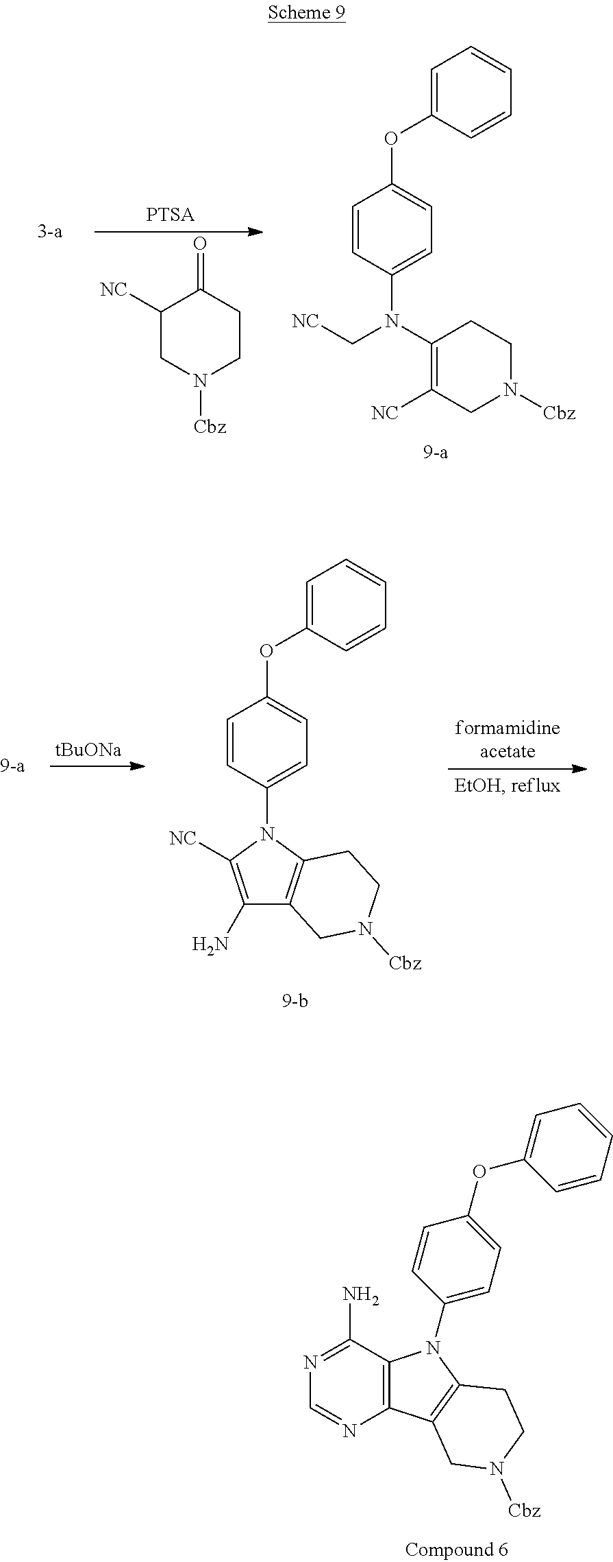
C1([NC])CN([Cbz])CCC1=O.C1=CC(N(C2=C([NC])CN([Cbz])CC2)C[NC])=CC=C1OC1=CC=CC=C1.[tBuONa].C1=C(OC2=CC=C(N3C([NC])=C(N)C4=C3CCN([Cbz])C4)C=C2)C=CC=C1.N1=C(N)C2=C(N=C1)C1=C(N2C2=CC=C(OC3=CC=CC=C3)C=C2)CCN([Cbz])C1
